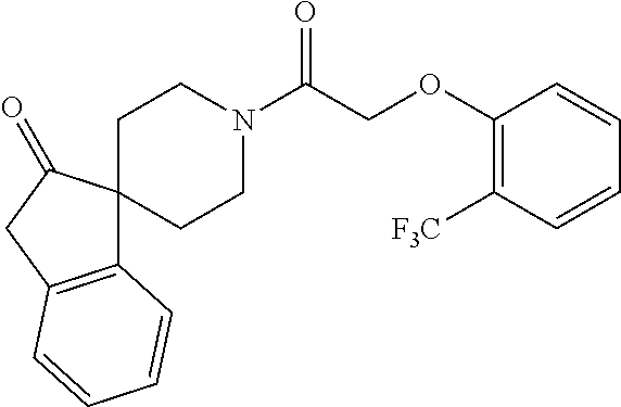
C1(OCC(N2CCC3(CC2)C2=C(CC3=O)C=CC=C2)=O)=C([F3C])C=CC=C1
